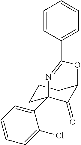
C1(C23CCCC(C2=O)OC(C2=CC=CC=C2)=N3)=CC=CC=C1Cl
